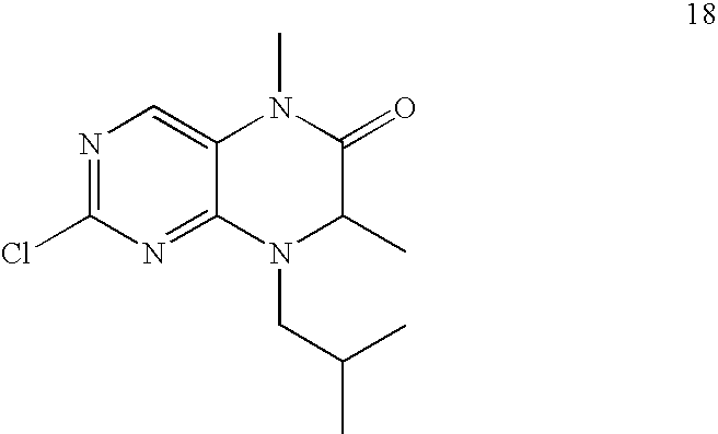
N1=C(Cl)N=C2C(=C1)N(C)C(=O)C(C)N2CC(C)C
